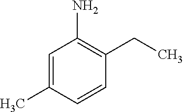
NC1=C(CC)C=CC(C)=C1
